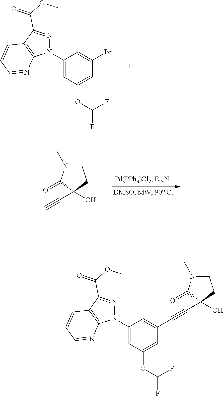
N1=C(C(OC)=O)C2=C(N1C1=CC(OC(F)F)=CC(Br)=C1)N=CC=C2.C#CC1(O)C(=O)N(C)CC1.N1=C(C(OC)=O)C2=C(N1C1=CC(OC(F)F)=CC(C#CC3(O)C(=O)N(C)CC3)=C1)N=CC=C2
